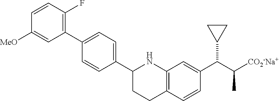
C1=CC(C2=C(F)C=CC([MeO])=C2)=CC=C1C1NC2=C(CC1)C=CC(C(C([CO2-Na+])C)C1CC1)=C2
